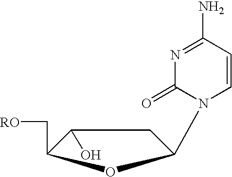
C1=CN(C2CC(O)C(C[RO])O2)C(=O)N=C1N
